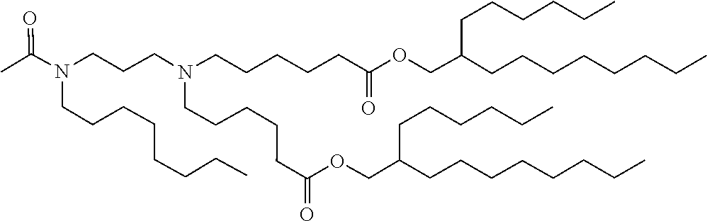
C(CCC)CCCCC(COC(CCCCCN(CCCN(CCCCCCCC)C(=O)C)CCCCCC(=O)OCC(CCCCCCCC)CCCCCC)=O)CCCCCC
